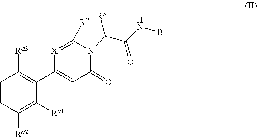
C1=CC([Ra2])=C([Ra1])C(C2=CC(=O)N(C(C(NB)=O)[R3])C([R2])=[X]2)=C1[Ra3]
